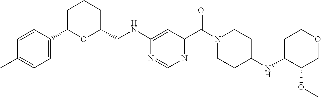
N(C1=CC(C(N2CCC(NC3C(OC)COCC3)CC2)=O)=NC=N1)CC1CCCC(C2=CC=C(C)C=C2)O1
